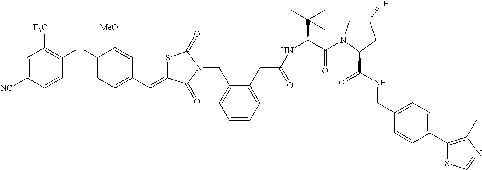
C1=C([NC])C=CC(OC2=CC=C(C=C3SC(=O)N(CC4=CC=CC=C4CC(=O)NC(C(=O)N4CC(O)CC4C(=O)NCC4=CC=C(C5=C(C)N=CS5)C=C4)C(C)(C)C)C3=O)C=C2[MeO])=C1[F3C]
